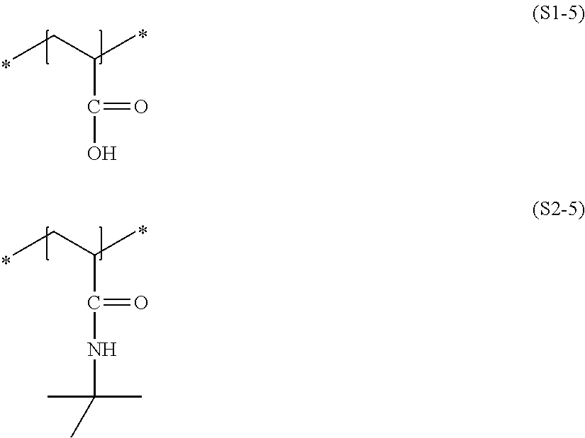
C(C(CC)C)(=O)O.C(C(CC)C)(=O)NC(C)(C)C
